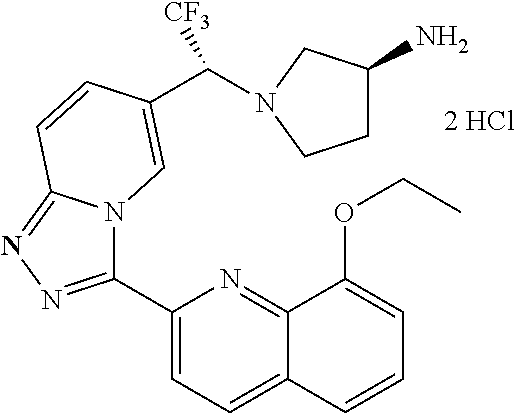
[2 HCl].C1(C2=NN=C3N2C=C(C(N2CCC(N)C2)[CF3])C=C3)=CC=C2C(=N1)C(OCC)=CC=C2
